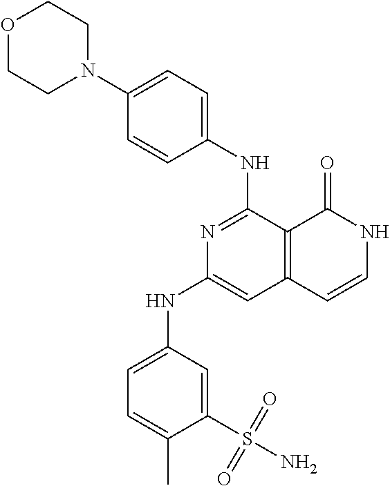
C1(NC2=CC=C(N3CCOCC3)C=C2)=NC(NC2=CC=C(C)C(S(N)(=O)=O)=C2)=CC2=C1C(=O)NC=C2
